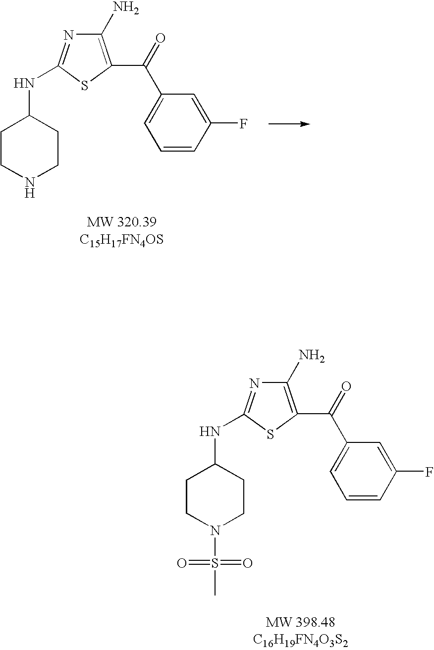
C1CN(S(=O)(=O)C)CCC1NC1=NC(N)=C(C(C2=CC=CC(F)=C2)=O)S1.C1CNCCC1NC1=NC(N)=C(C(C2=CC=CC(F)=C2)=O)S1
